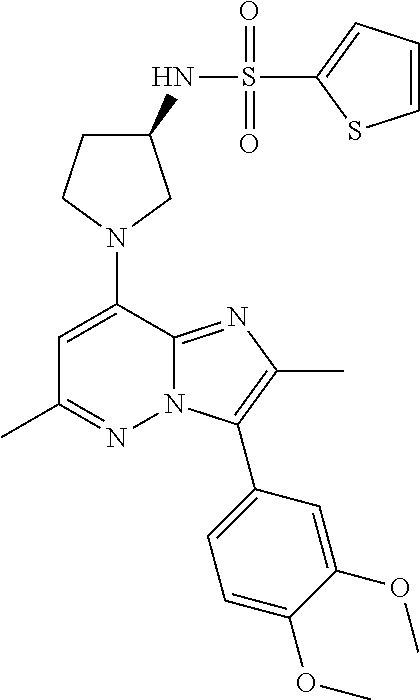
C1C(NS(C2=CC=CS2)(=O)=O)CN(C2=CC(C)=NN3C2=NC(C)=C3C2=CC=C(OC)C(OC)=C2)C1
